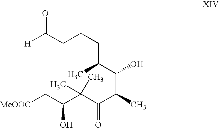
[H]C(CCCC(C(O)C(C(=O)C(C(C[MeOOC])O)(C)C)C)C)=O
